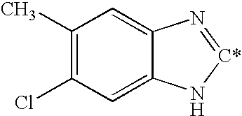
C1(C)=C(Cl)C=C2C(=C1)N=[C*]N2
